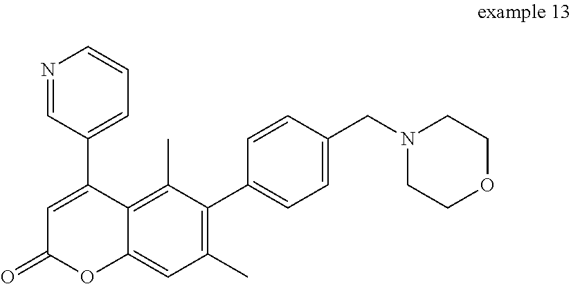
N1=CC(C2=CC(=O)OC3=CC(C)=C(C4=CC=C(CN5CCOCC5)C=C4)C(C)=C23)=CC=C1
